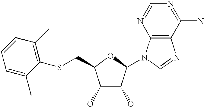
C1(O)C(O)C(N2C3=C(N=C2)C(N)=NC=N3)OC1CSC1=C(C)C=CC=C1C
